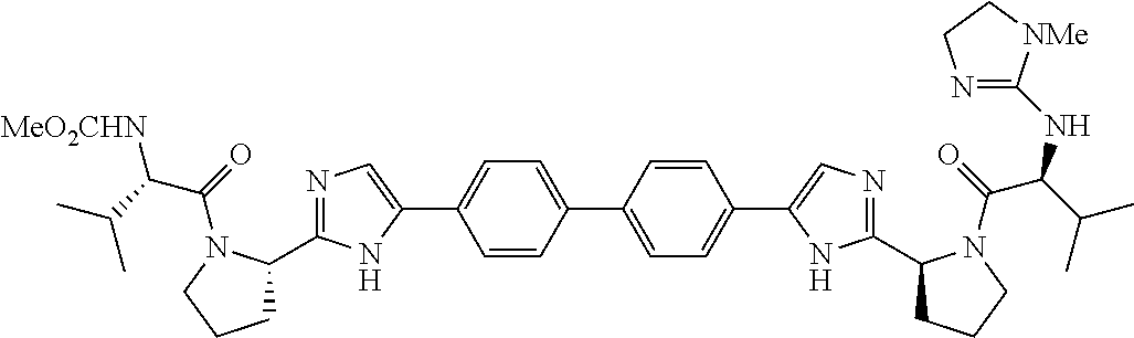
C1=CC(C2=CC=C(C3=CN=C(C4CCCN4C(=O)C(C(C)C)[MeO2CHN])N3)C=C2)=CC=C1C1=CN=C(C2CCCN2C(=O)C(C(C)C)NC2=NCC[NMe]2)N1
